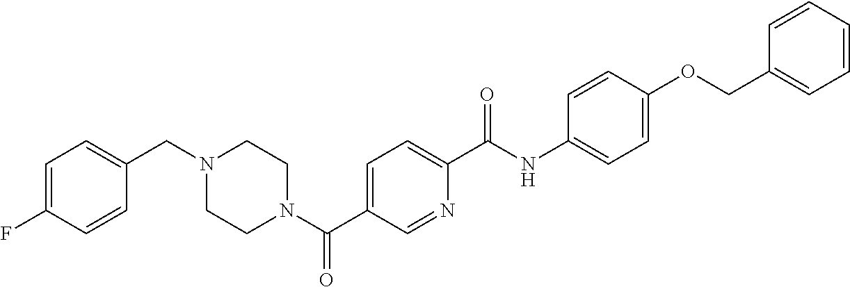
C1=C(F)C=CC(CN2CCN(C(C3=CC=C(C(NC4=CC=C(OCC5=CC=CC=C5)C=C4)=O)N=C3)=O)CC2)=C1
